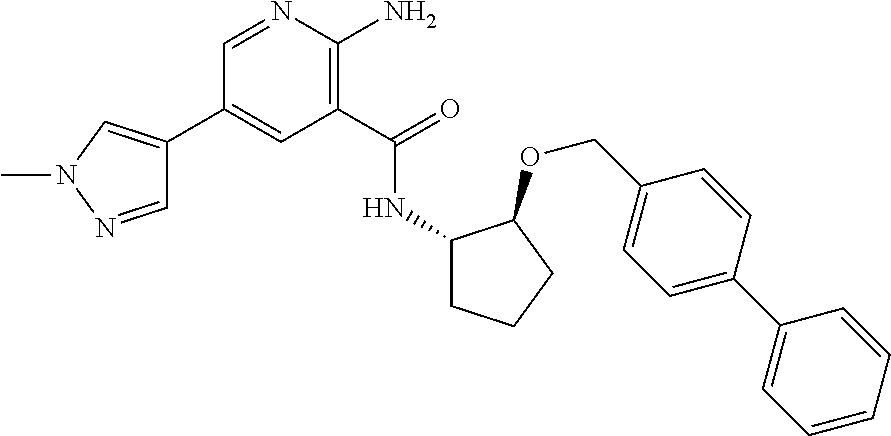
C1(C2=CN(C)N=C2)=CC(C(=O)NC2CCCC2OCC2=CC=C(C3=CC=CC=C3)C=C2)=C(N)N=C1
